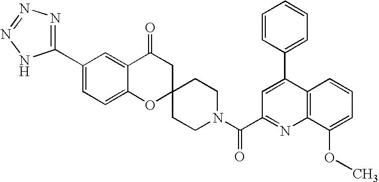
C12=CC=C(C3=NN=NN3)C=C1C(=O)CC1(O2)CCN(C(C2=NC3=C(C(C4=CC=CC=C4)=C2)C=CC=C3OC)=O)CC1
